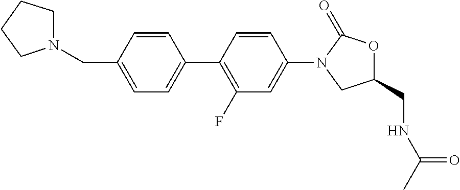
N1(CC2=CC=C(C3=C(F)C=C(N4CC(CNC(C)=O)OC4=O)C=C3)C=C2)CCCC1
